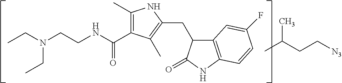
C1(C)=C(C(NCCN(CC)CC)=O)C(C)=C(CC2C3=C(NC2=O)C=CC(F)=C3)N1.CC(CC[N3])C
